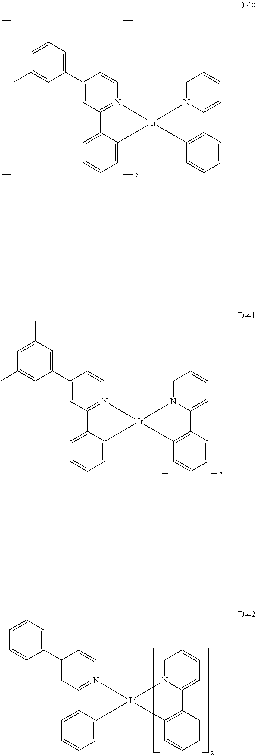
C1=C(C2=CC(C)=CC(C)=C2)C=CN2=C1C1=CC=CC=C1[Ir]21N2=CC=CC=C2C2=C1C=CC=C2.C1=C(C2=CC=CC=C2)C=CN2=C1C1=CC=CC=C1[Ir]21N2=CC=CC=C2C2=C1C=CC=C2.C1=C(C2=CC(C)=CC(C)=C2)C=CN2=C1C1=CC=CC=C1[Ir]21N2=CC=CC=C2C2=C1C=CC=C2
